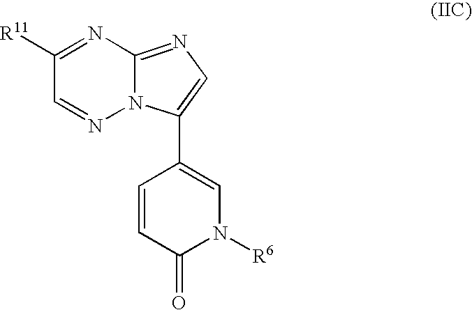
N12C(=NC=C1C1=CN([R6])C(=O)C=C1)N=C([R11])C=N2
